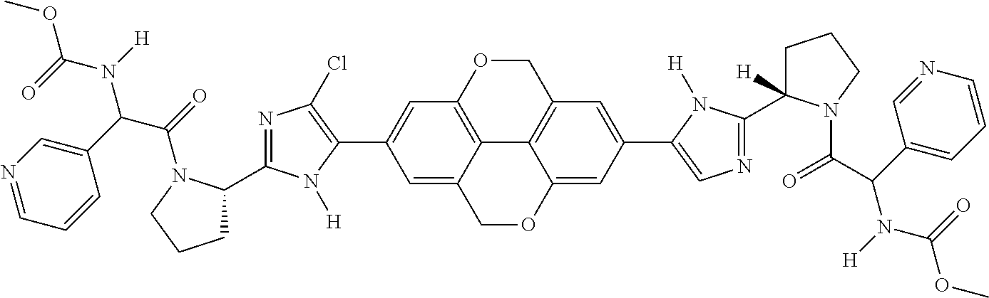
C12=C3OCC4=C1C(=CC(C1=CN=C(C5([H])CCCN5C(C(C5=CC=CN=C5)N([H])C(=O)OC)=O)N1[H])=C4)OCC2=CC(C1=C(Cl)N=C(C2CCCN2C(=O)C(C2=CN=CC=C2)N(C(OC)=O)[H])N1[H])=C3
